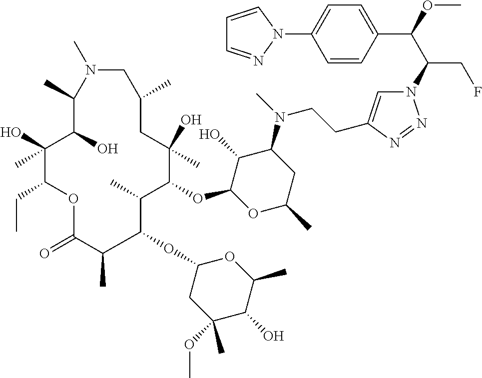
C1=C(CCN(C2C(O)C(OC3C(C)C(OC4CC(OC)(C)C(O)C(C)O4)C(C)C(=O)OC(CC)C(O)(C)C(O)C(C)N(C)CC(C)CC3(O)C)OC(C)C2)C)N=NN1C(C(C1=CC=C(N2N=CC=C2)C=C1)OC)CF
